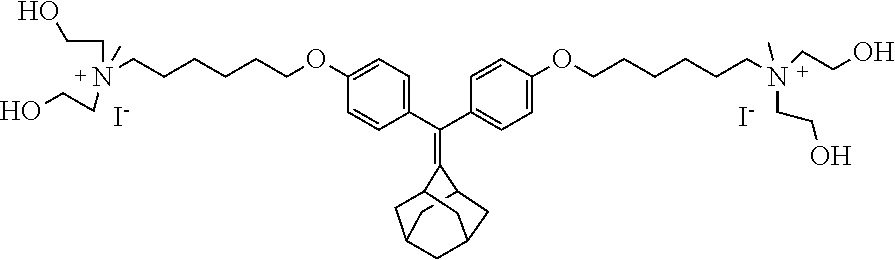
C(C1=CC=C(OCCCCCCN(CCO)(CCO)C)C=C1)(C1=CC=C(OCCCCCCN(CCO)(CCO)C)C=C1)=C1C2CC3CC(C2)CC1C3.[I-].[I-]
